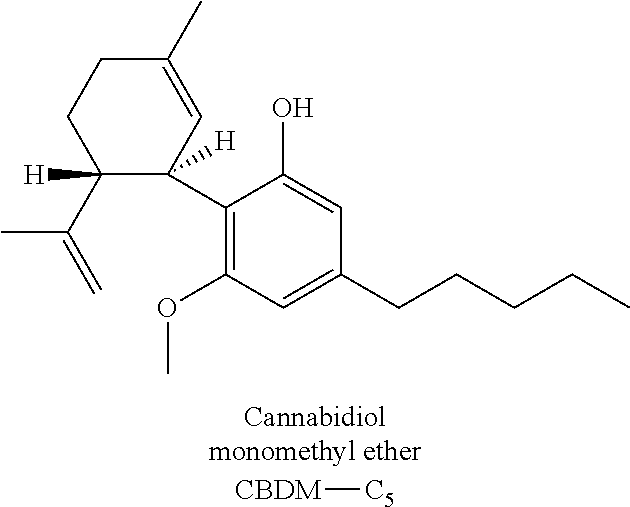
C1(C2([H])C=C(C)CCC2(C(=C)C)[H])=C(OC)C=C(CCCCC)C=C1O.[CBDM][C5]
